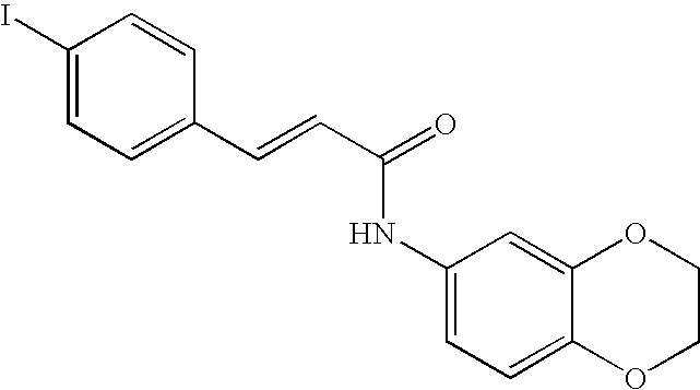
C(=CC(=O)NC1=CC=C2C(=C1)OCCO2)C1=CC=C(I)C=C1
